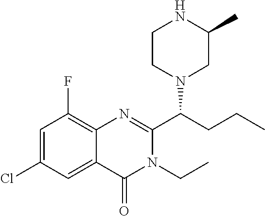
C1=C(Cl)C=C2C(=C1F)N=C(C(CCC)N1CC(C)NCC1)N(CC)C2=O
